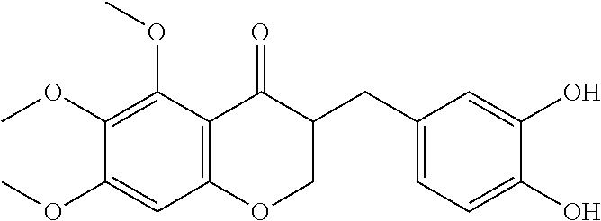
C12=C(C(OC)=C(OC)C(OC)=C1)C(=O)C(CC1=CC=C(O)C(O)=C1)CO2
